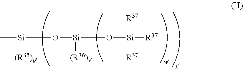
O([Si]([R37])([R37])[R37])[Si](O[Si](C)[(R35)u])[(R36)v]
